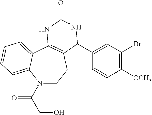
N1(C(CO)=O)CCC2=C(C3=CC=CC=C13)NC(=O)NC2C1=CC(Br)=C([OCH3])C=C1
